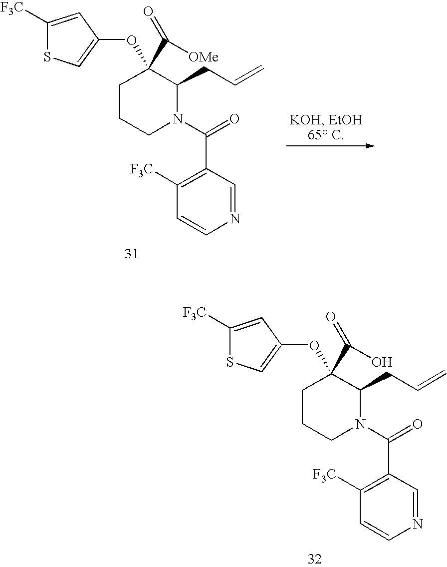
O(C1(C([OMe])=O)CCCN(C(=O)C2=C([F3C])C=CN=C2)C1CC=C)C1=CSC([F3C])=C1.O(C1(C(O)=O)CCCN(C(=O)C2=C([F3C])C=CN=C2)C1CC=C)C1=CSC([F3C])=C1
